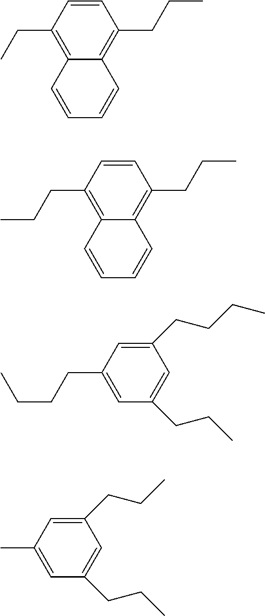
C1=CC(CC)=C2C(=C1CCC)C=CC=C2.C1=CC(CCC)=C2C(=C1CCC)C=CC=C2.C1(CCCC)=CC(CCCC)=CC(CCC)=C1.C1(CCC)=CC(C)=CC(CCC)=C1
